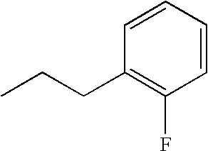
C1=CC=CC(F)=C1CCC
